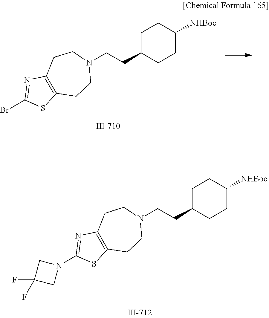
C12=C(CCN(CCC3CCC([NHBoc])CC3)CC1)SC(Br)=N2.C12=C(CCN(CCC3CCC([NHBoc])CC3)CC1)SC(N1CC(F)(F)C1)=N2
